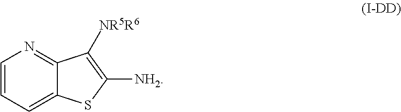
C1=CC=C2C(=N1)C([NR5R6])=C([NH2])S2
